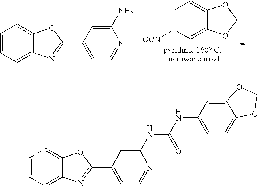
C1=C([OCN])C=C2C(=C1)OCO2.C1=CC=C2C(=C1)OC(C1=CC=NC(N)=C1)=N2.C1=CC=C2C(=C1)OC(C1=CC=NC(NC(NC3=CC=C4C(=C3)OCO4)=O)=C1)=N2
